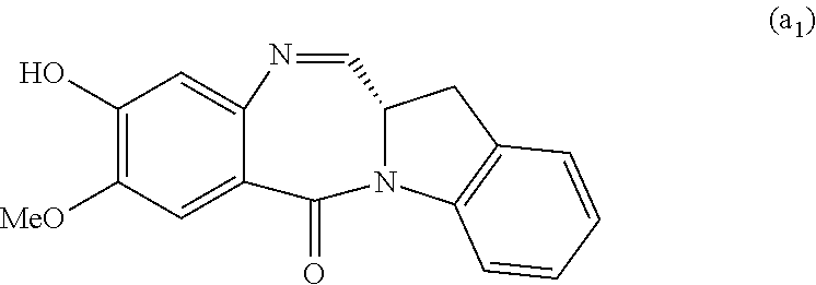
C1(O)=C([MeO])C=C2C(=C1)N=CC1N(C2=O)C2=C(C1)C=CC=C2
